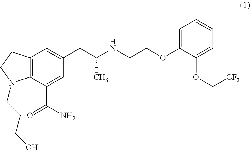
C12=C(C(C(N)=O)=CC(CC(NCCOC3=CC=CC=C3OC[CF3])C)=C1)N(CCCO)CC2
